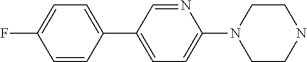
C1=CC(C2=CC=C(N3CCNCC3)N=C2)=CC=C1F
